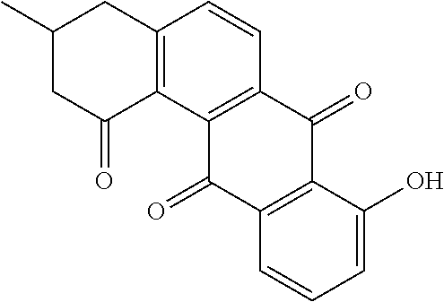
C12=C(C3=C(C=C1)C(=O)C1=C(C3=O)C=CC=C1O)C(=O)CC(C)C2
